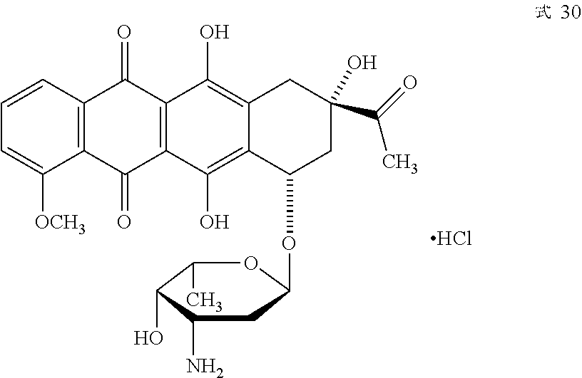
C1=CC2=C(C([OCH3])=C1)C(=O)C1=C(C2=O)C(O)=C2C(=C1O)C(OC1CC(N)C(O)C(C)O1)CC(C(=O)C)(O)C2.Cl
